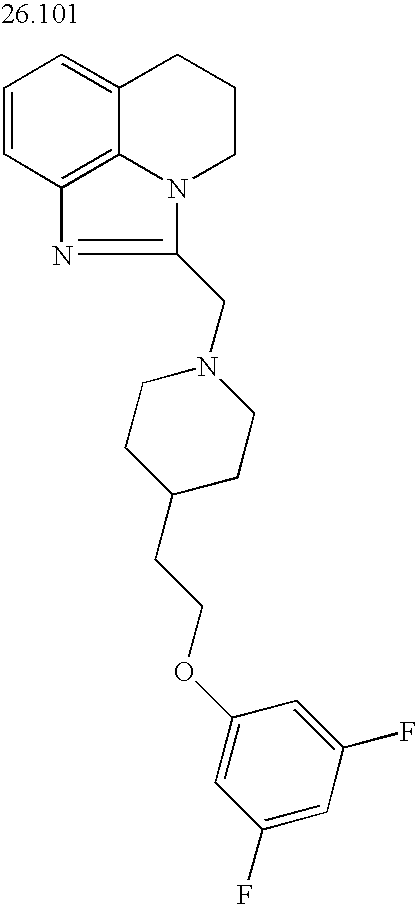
C1=CC2=C3C(=C1)CCCN3C(CN1CCC(CCOC3=CC(F)=CC(F)=C3)CC1)=N2
